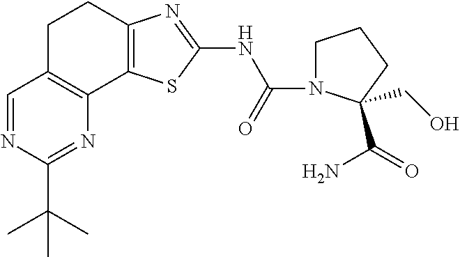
C1=NC(C(C)(C)C)=NC2=C1CCC1=C2SC(NC(=O)N2CCCC2(C(N)=O)CO)=N1
